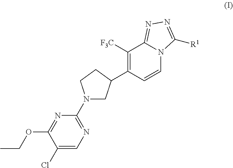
C1(C2CN(C3=NC=C(Cl)C(OCC)=N3)CC2)=C([F3C])C2=NN=C([R1])N2C=C1
